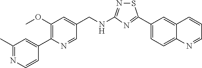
C1(C2=NC(NCC3=CC(OC)=C(C4=CC(C)=NC=C4)N=C3)=NS2)=CC=C2C(=C1)C=CC=N2
